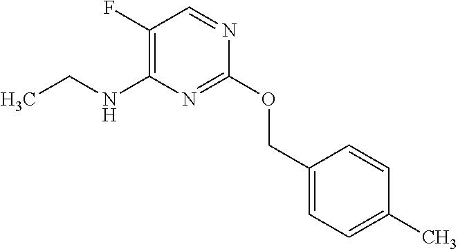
O(C1=NC(NCC)=C(F)C=N1)CC1=CC=C(C)C=C1
